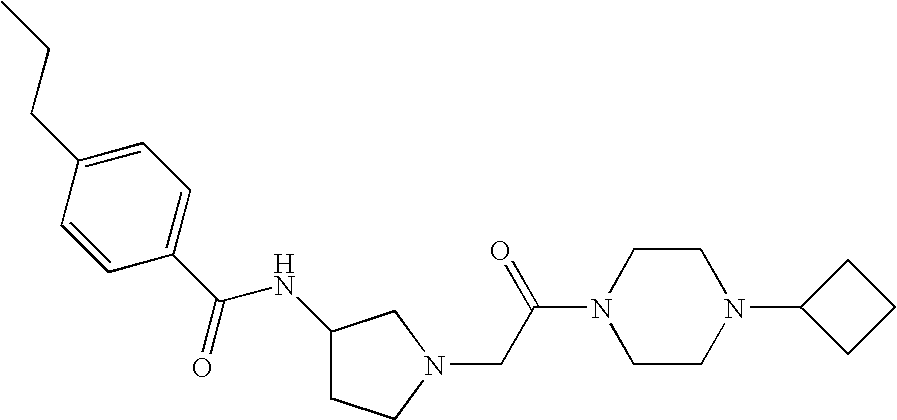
C1(C(NC2CCN(CC(N3CCN(C4CCC4)CC3)=O)C2)=O)=CC=C(CCC)C=C1
